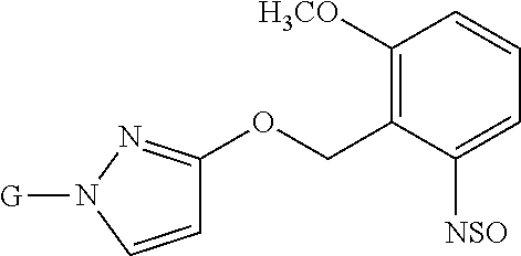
C1([H3CO])=C(COC2=NN([G])C=C2)C([NSO])=CC=C1
